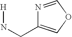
[H]NCC1=COC=N1
